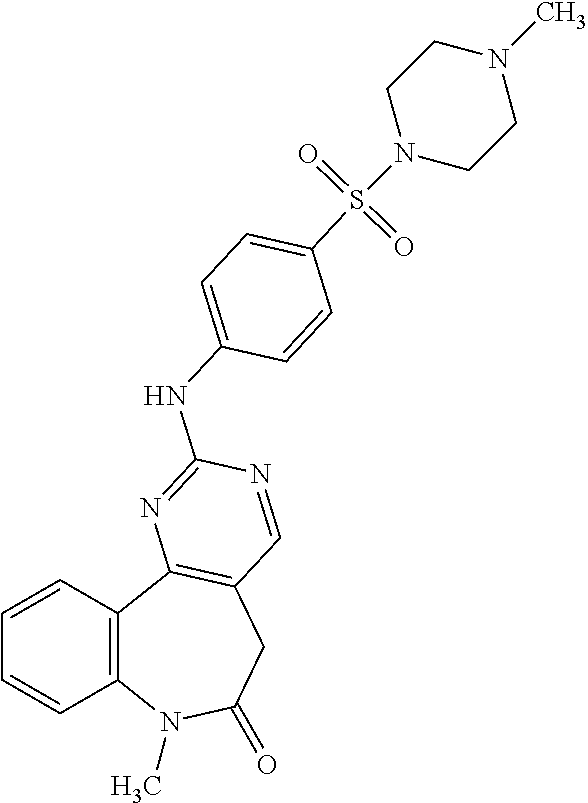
C1=CC2=C(C=C1)N(C)C(=O)CC1=C2N=C(NC2=CC=C(S(=O)(=O)N3CCN(C)CC3)C=C2)N=C1
